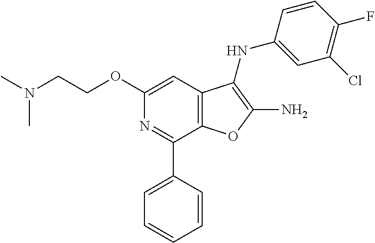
C1(OCCN(C)C)=CC2=C(C(C3=CC=CC=C3)=N1)OC(N)=C2NC1=CC(Cl)=C(F)C=C1
